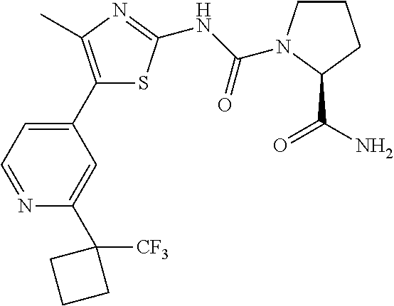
C1(C2=CC=NC(C3([CF3])CCC3)=C2)=C(C)N=C(NC(=O)N2CCCC2C(=O)N)S1
